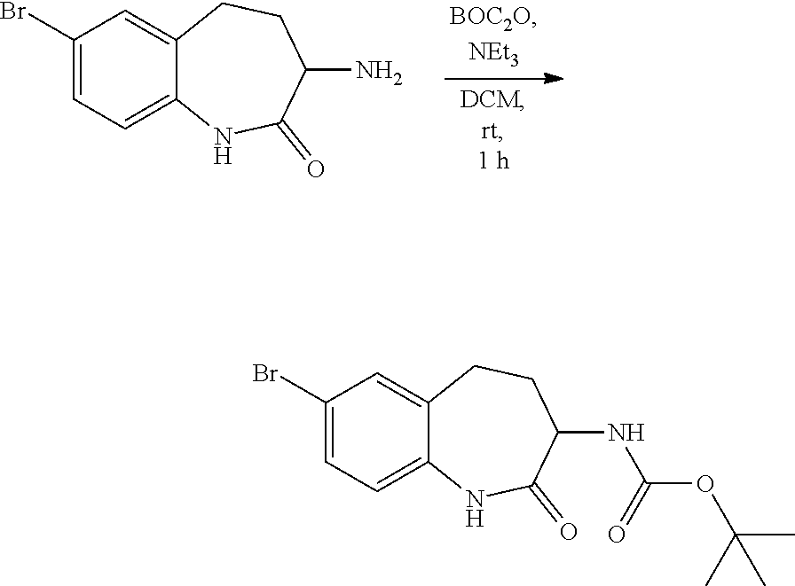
C1(Br)=CC=C2C(=C1)CCC(NC(OC(C)(C)C)=O)C(=O)N2.C1(Br)=CC=C2C(=C1)CCC(N)C(=O)N2
